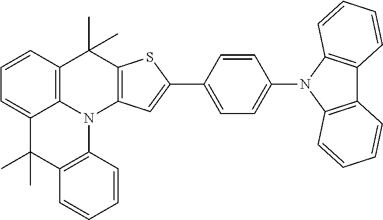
C1(N2C3=C(C4=C2C=CC=C4)C=CC=C3)=CC=C(C2=CC3=C(S2)C(C)(C)C2=C4N3C3=C(C(C)(C)C4=CC=C2)C=CC=C3)C=C1
